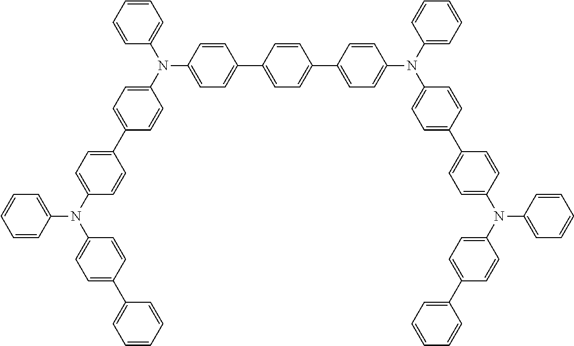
C1(N(C2=CC=C(C3=CC=C(N(C4=CC=C(C5=CC=CC=C5)C=C4)C4=CC=CC=C4)C=C3)C=C2)C2=CC=CC=C2)=CC=C(C2=CC=C(C3=CC=C(N(C4=CC=C(C5=CC=C(N(C6=CC=C(C7=CC=CC=C7)C=C6)C6=CC=CC=C6)C=C5)C=C4)C4=CC=CC=C4)C=C3)C=C2)C=C1
